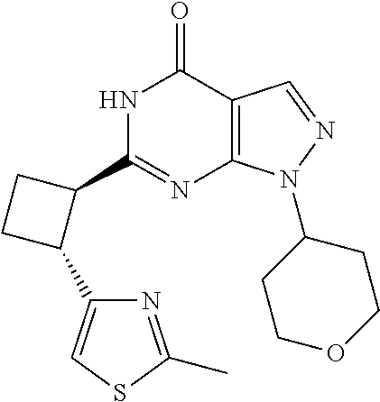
C12=C(N(C3CCOCC3)N=C1)N=C(C1CCC1C1=CSC(C)=N1)NC2=O
